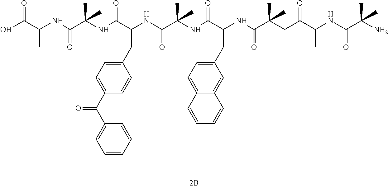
OC(=O)C(C)NC(=O)C(C)(NC(=O)C(CC1=CC=C(C(=O)C2=CC=CC=C2)C=C1)NC(=O)C(C)(NC(=O)C(CC1=CC=C2C(=C1)C=CC=C2)NC(=O)C(C)(CC(=O)C(C)NC(=O)C(C)(N)C)C)C)C
